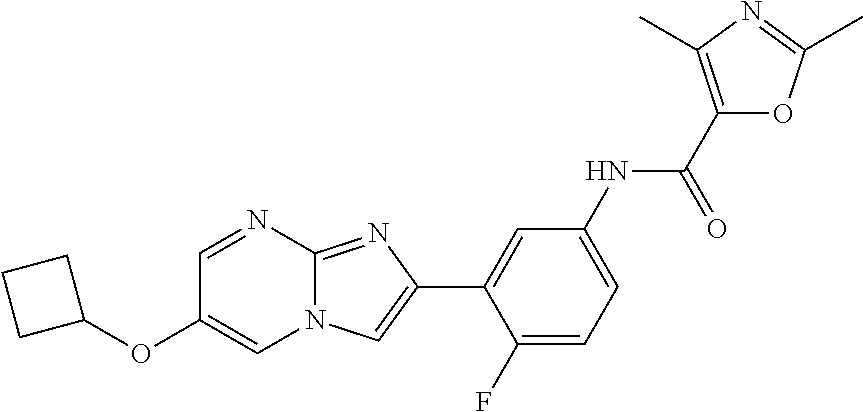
C1=NC2=NC(C3=CC(NC(C4=C(C)N=C(C)O4)=O)=CC=C3F)=CN2C=C1OC1CCC1
